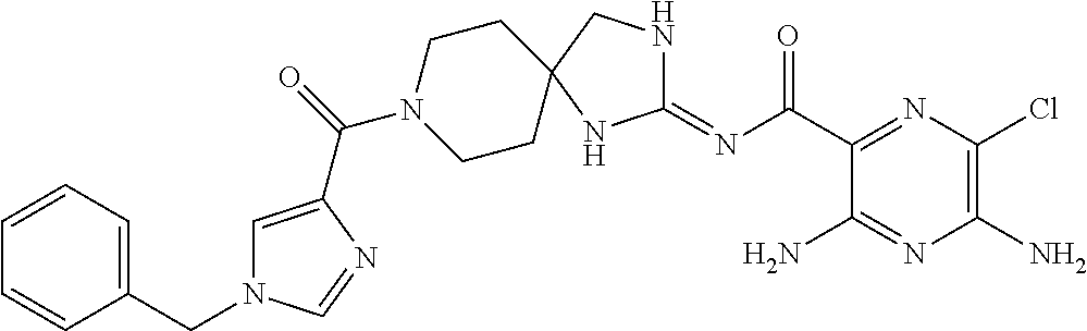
C1=CC=C(CN2C=C(C(=O)N3CCC4(CC3)CNC(=NC(C3=NC(Cl)=C(N)N=C3N)=O)N4)N=C2)C=C1
